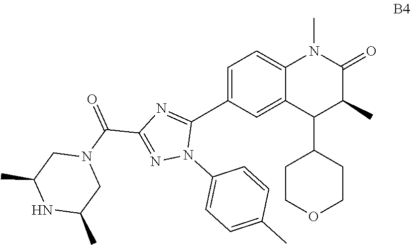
C1=C(C2=NC(C(N3CC(C)NC(C)C3)=O)=NN2C2=CC=C(C)C=C2)C=C2C(=C1)N(C)C(=O)C(C)C2C1CCOCC1
